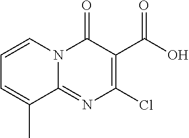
ClC1=C(C(O)=O)C(=O)N2C(=N1)C(C)=CC=C2
